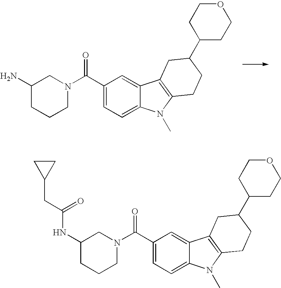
C1(C(N2CC(NC(CC3CC3)=O)CCC2)=O)=CC=C2C(=C1)C1=C(N2C)CCC(C2CCOCC2)C1.C1(C(N2CC(N)CCC2)=O)=CC=C2C(=C1)C1=C(N2C)CCC(C2CCOCC2)C1
